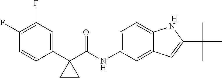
C1(F)=C(F)C=C(C2(C(NC3=CC=C4C(=C3)C=C(C(C)(C)C)N4)=O)CC2)C=C1.[H]
